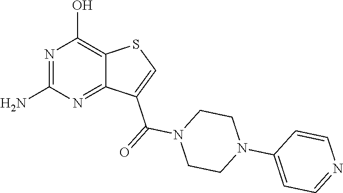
N1=C(N)N=C2C(=C1O)SC=C2C(=O)N1CCN(C2=CC=NC=C2)CC1
